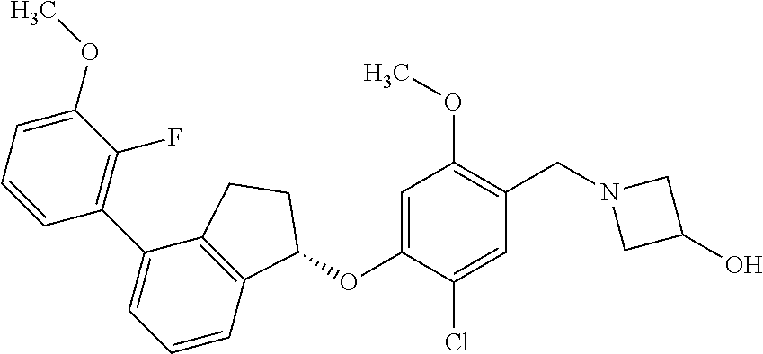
C1=CC=C(OC)C(F)=C1C1=CC=CC2=C1CCC2OC1=CC(OC)=C(CN2CC(O)C2)C=C1Cl
